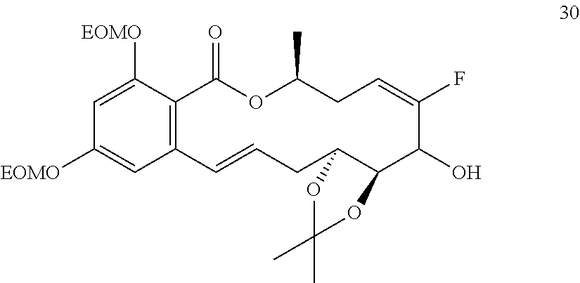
C1(C)CC=C(F)C(O)C2C(CC=CC3=C(C([EOMO])=CC([EOMO])=C3)C(=O)O1)OC(C)(C)O2
